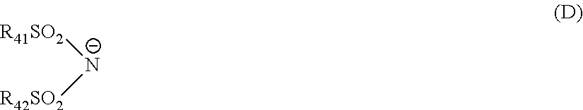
[R41SO2][N-][R42SO2]
